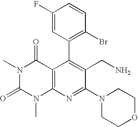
C1(C2=C(Br)C=CC(F)=C2)=C(CN)C(N2CCOCC2)=NC2=C1C(=O)N(C)C(=O)N2C
